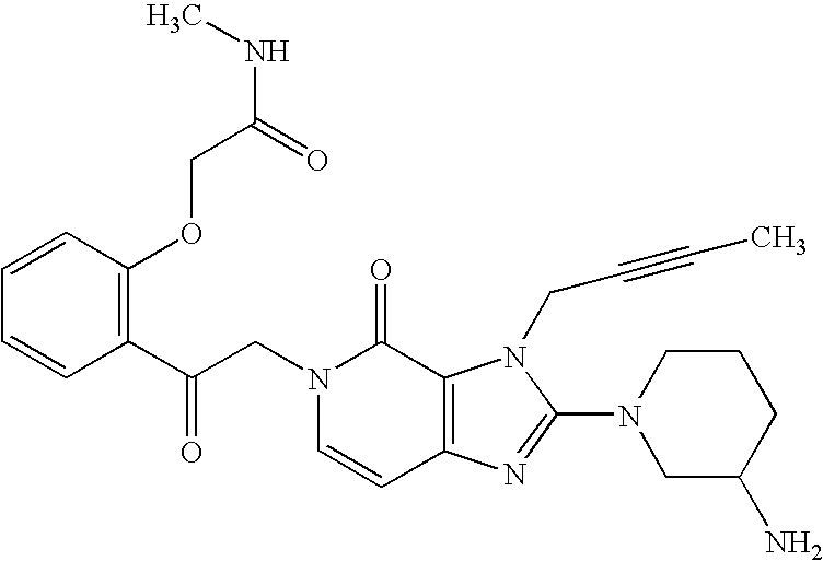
C(N1C=CC2=C(C1=O)N(CC#CC)C(N1CC(N)CCC1)=N2)C(C1=C(OCC(NC)=O)C=CC=C1)=O
